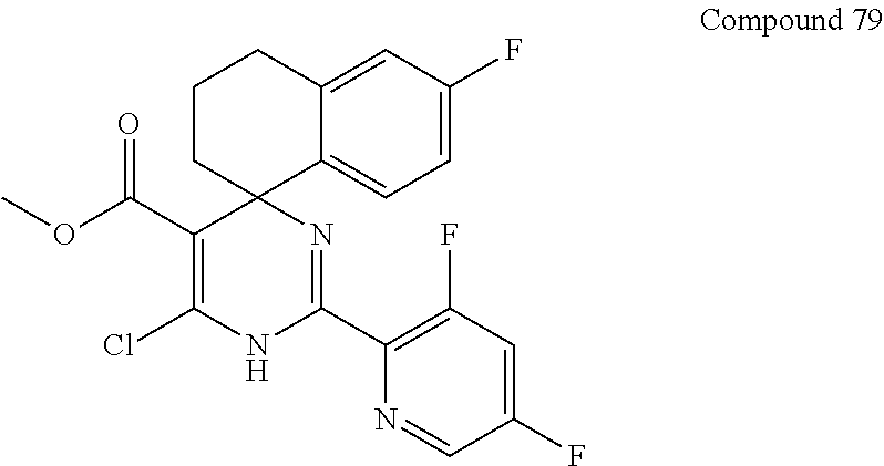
C1=C2C3(CCCC2=CC(F)=C1)C(C(OC)=O)=C(Cl)NC(C1=C(F)C=C(F)C=N1)=N3
